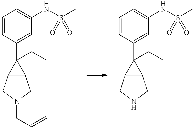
C1=CC(C2(CC)C3C2CN(CC=C)C3)=CC(NS(C)(=O)=O)=C1.C1=CC(C2(CC)C3C2CNC3)=CC(NS(C)(=O)=O)=C1
